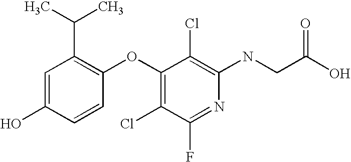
N(C1=C(Cl)C(OC2=C(C(C)C)C=C(O)C=C2)=C(Cl)C(F)=N1)CC(O)=O
